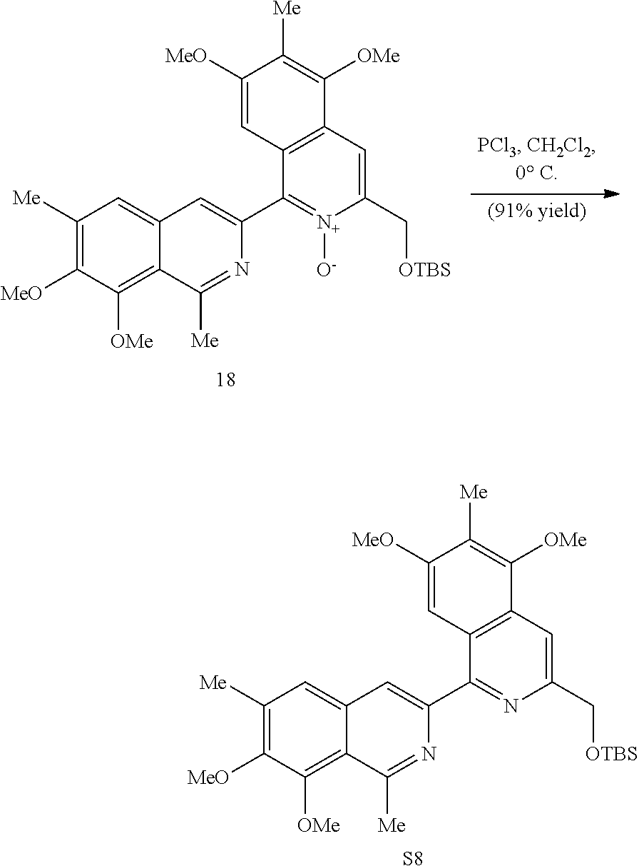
C1([Me])=C([MeO])C([OMe])=C2C(=C1)C=C(C1=NC(C[OTBS])=CC3=C1C=C([MeO])C([Me])=C3[OMe])N=C2[Me].[S8].C1([Me])=C([MeO])C([OMe])=C2C(=C1)C=C(C1=[N+]([O-])C(C[OTBS])=CC3=C1C=C([MeO])C([Me])=C3[OMe])N=C2[Me]
